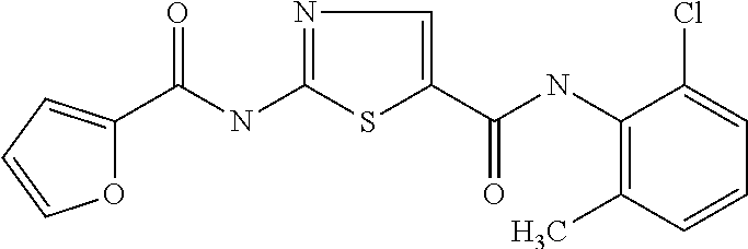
C(NC1=NC=C(C(=O)NC2=C(C)C=CC=C2Cl)S1)(=O)C1=CC=CO1
